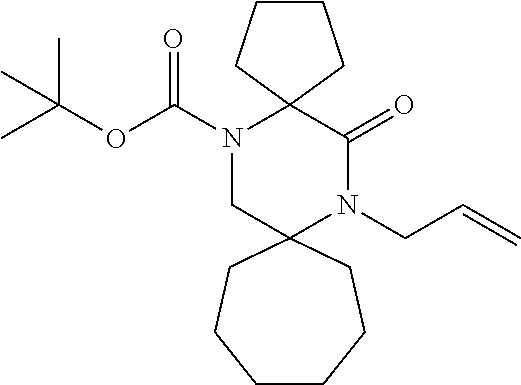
C12(N(C(OC(C)(C)C)=O)CC3(N(CC=C)C1=O)CCCCCC3)CCCC2
